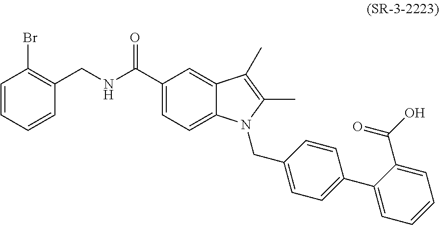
C1=CC(CNC(C2=CC=C3C(=C2)C(C)=C(C)N3CC2=CC=C(C3=CC=CC=C3C(O)=O)C=C2)=O)=C(Br)C=C1
